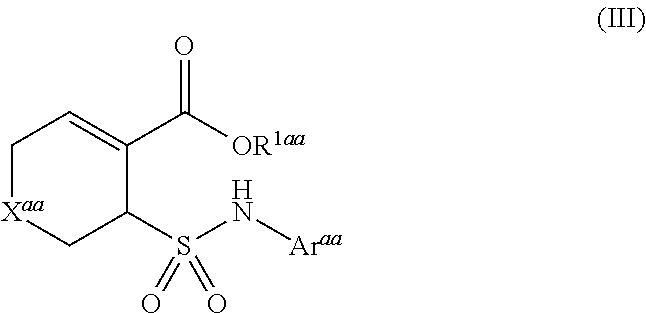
C1[Xaa]CC(S(N[Araa])(=O)=O)C(C([OR1aa])=O)=C1
